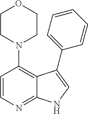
C1=CN=C2C(=C1N1CCOCC1)C(C1=CC=CC=C1)=CN2
